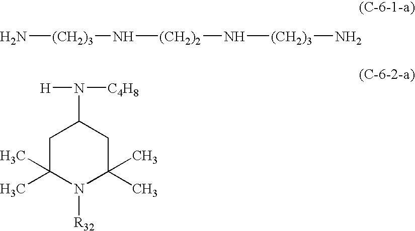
N[(CH2)3]N[(CH2)2]N[(CH2)3]N.C1C(C)(C)N([R32])C(C)(C)CC1N([H])[C4H8]
